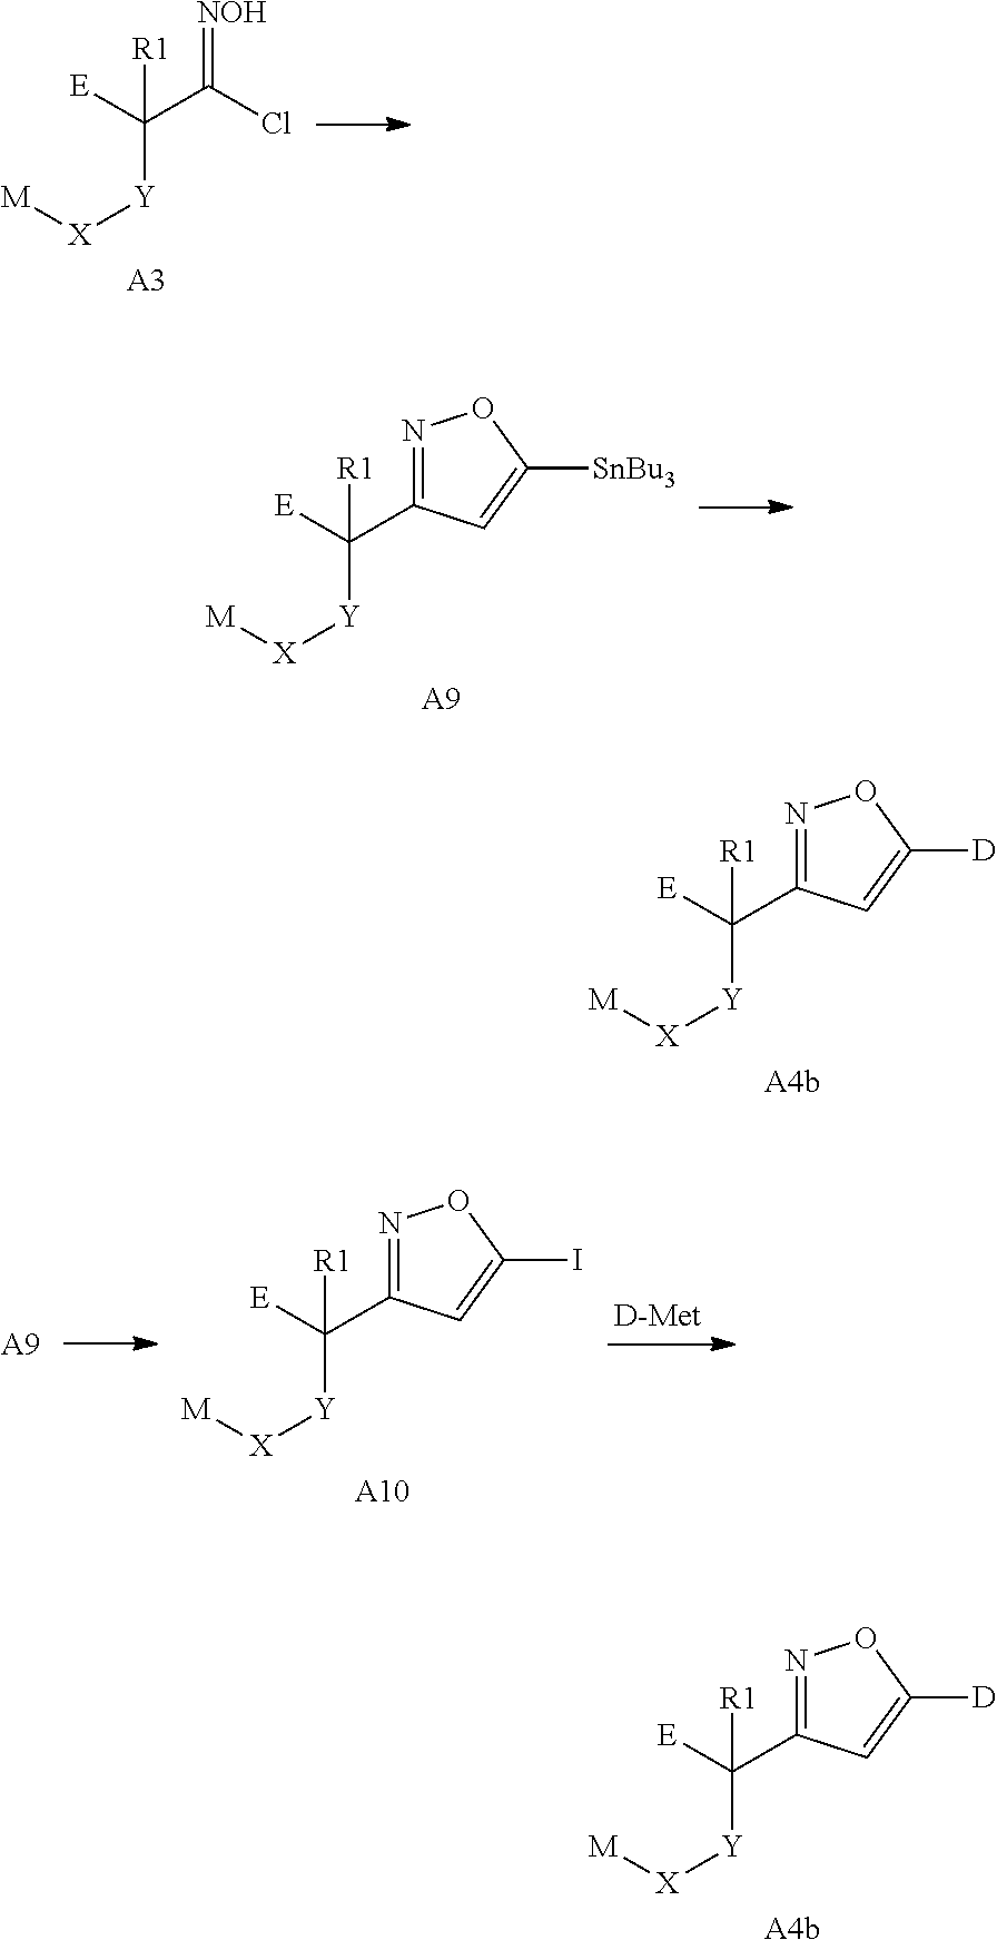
[A4b].[E]C([R1])([Y][X][M])C1=NOC([D])=C1.[A4b].[E]C([R1])([Y][X][M])C1=NOC([D])=C1.[E]C(C(Cl)=[NOH])([R1])[Y][X][M].[A3].[A9].[E]C([R1])([Y][X][M])C1=NOC([SnBu3])=C1.[A10].[E]C([R1])([Y][X][M])C1=NOC(I)=C1.[A9]
